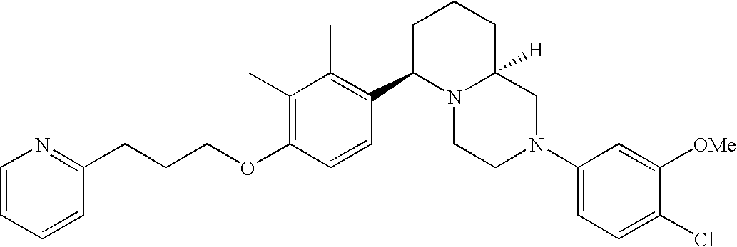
C1(C)=C(OCCCC2=NC=CC=C2)C=CC(C2N3C([H])(CCC2)CN(C2=CC=C(Cl)C([OMe])=C2)CC3)=C1C
